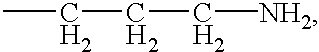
CCCC[NH2]
